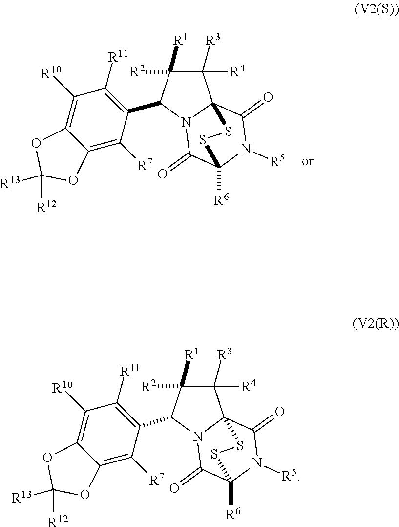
C1([R3])([R4])C([R2])([R1])C(C2=C([R11])C([R10])=C3C(=C2[R7])OC([R12])([R13])O3)N2C(=O)C3([R6])N([R5])C(=O)C12SS3.C1([R3])([R4])C([R2])([R1])C(C2=C([R11])C([R10])=C3C(=C2[R7])OC([R12])([R13])O3)N2C(=O)C3([R6])N([R5])C(=O)C12SS3
